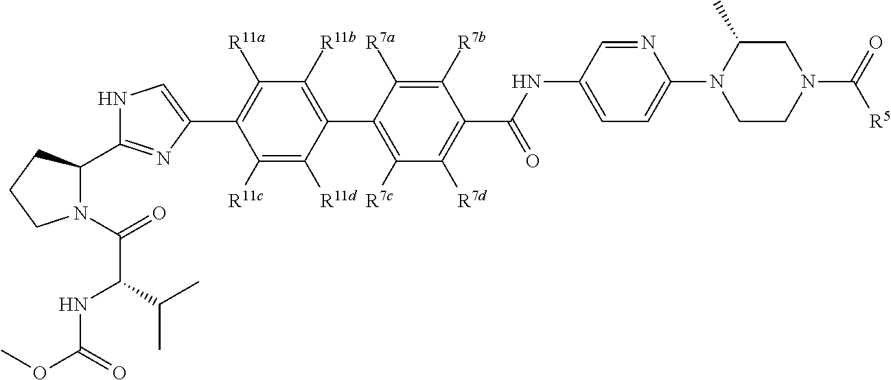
C1([R11c])=C([R11d])C(C2=C([R7c])C([R7d])=C(C(NC3=CC=C(N4CCN(C(=O)[R5])CC4C)N=C3)=O)C([R7b])=C2[R7a])=C([R11b])C([R11a])=C1C1=CNC(C2N(C(=O)C(NC(OC)=O)C(C)C)CCC2)=N1
